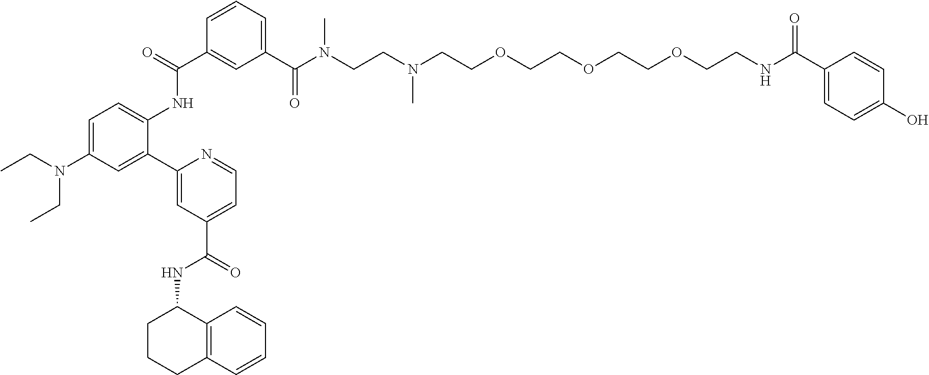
C1=CC=C(C(N(CCN(CCOCCOCCOCCNC(C2=CC=C(O)C=C2)=O)C)C)=O)C=C1C(NC1=CC=C(N(CC)CC)C=C1C1=CC(C(NC2CCCC3=C2C=CC=C3)=O)=CC=N1)=O
